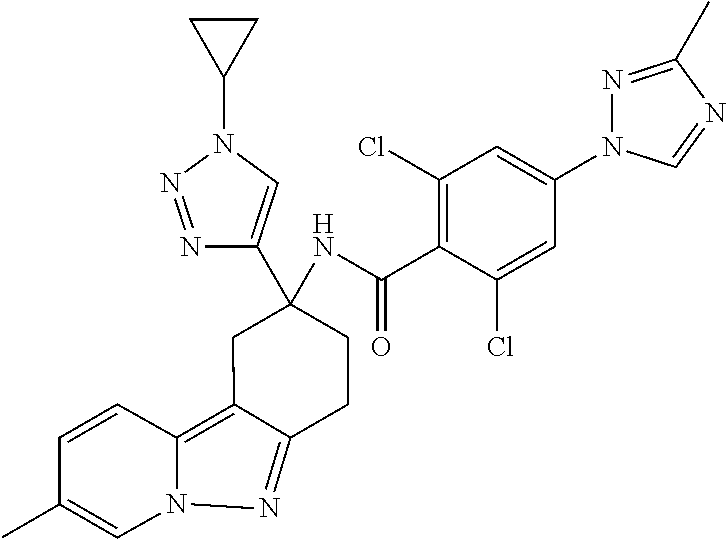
C1=CC(C)=CN2C1=C1C(=N2)CCC(NC(C2=C(Cl)C=C(N3N=C(C)N=C3)C=C2Cl)=O)(C2=CN(C3CC3)N=N2)C1
